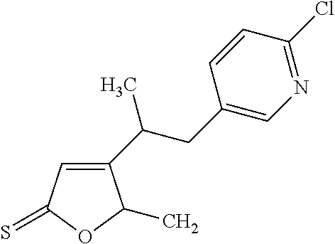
C1(C(CC2=CN=C(Cl)C=C2)C)=CC(=S)OC1C
